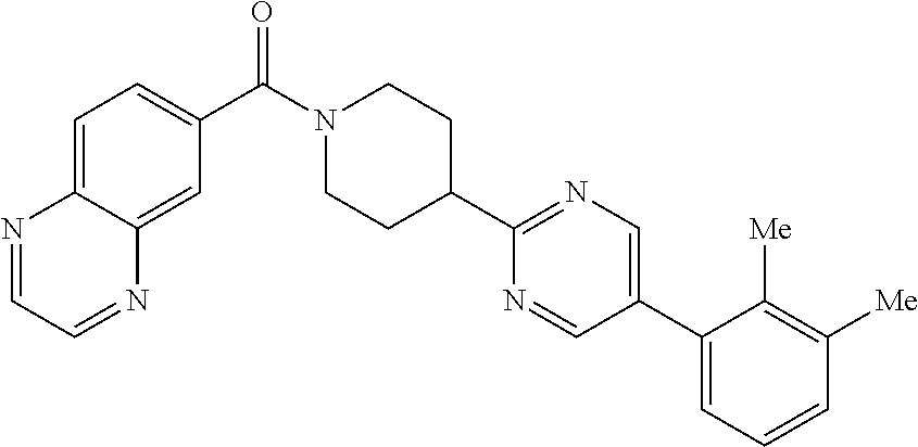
C1=C2C(=CC(C(N3CCC(C4=NC=C(C5=CC=CC([Me])=C5[Me])C=N4)CC3)=O)=C1)N=CC=N2
